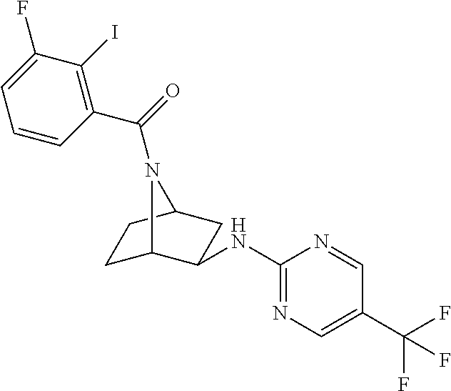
C1C2C(NC3=NC=C(C(F)(F)F)C=N3)CC(C1)N2C(=O)C1=C(I)C(F)=CC=C1
